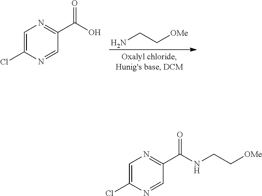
NCC[OMe].O=C(O)C1=NC=C(Cl)N=C1.O=C(NCC[OMe])C1=NC=C(Cl)N=C1
